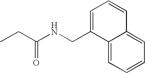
C1(CNC(CC)=O)=CC=CC2=CC=CC=C12
